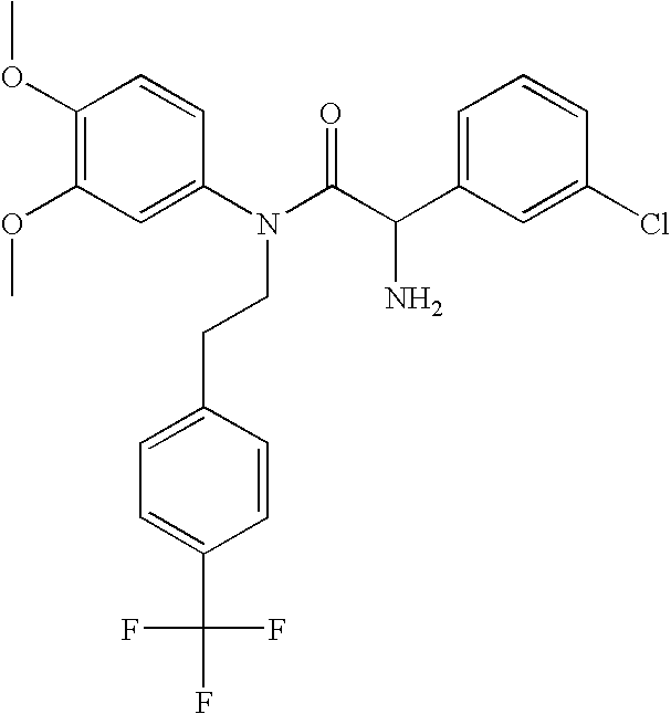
C1=CC(N(CCC2=CC=C(C(F)(F)F)C=C2)C(C(C2=CC=CC(Cl)=C2)N)=O)=CC(OC)=C1OC
